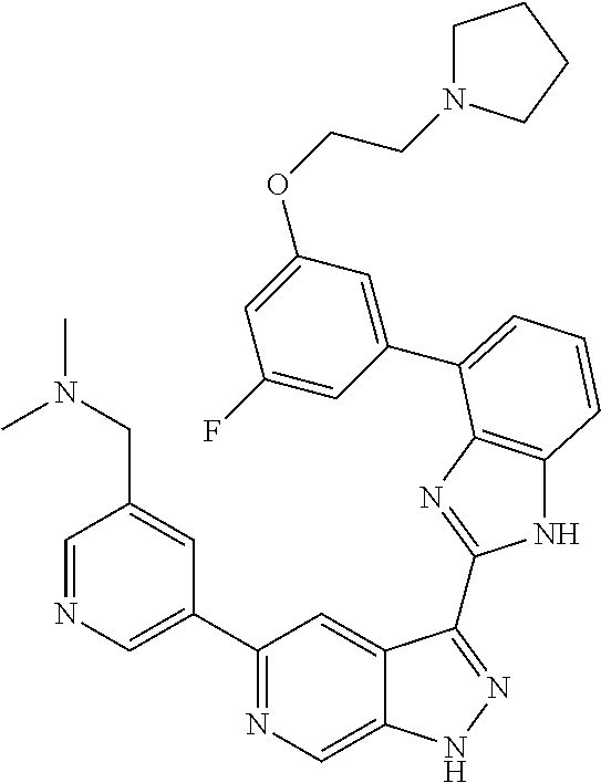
C1(C2=NC=C3C(=C2)C(C2=NC4=C(N2)C=CC=C4C2=CC(OCCN4CCCC4)=CC(F)=C2)=NN3)=CN=CC(CN(C)C)=C1
